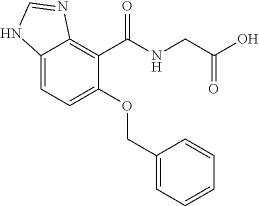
C12=CC=C(OCC3=CC=CC=C3)C(C(NCC(=O)O)=O)=C1N=CN2
